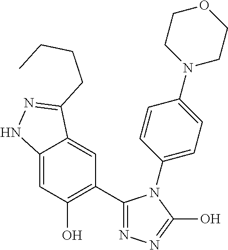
C12=CC(O)=C(C3=NN=C(O)N3C3=CC=C(N4CCOCC4)C=C3)C=C1C(CCCC)=NN2
